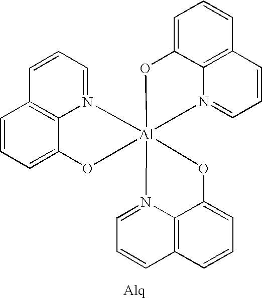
O1C2=CC=CC3=C2N(=CC=C3)[Al]123(N1=CC=CC4=C1C(=CC=C4)O2)N1=CC=CC2=C1C(=CC=C2)O3
